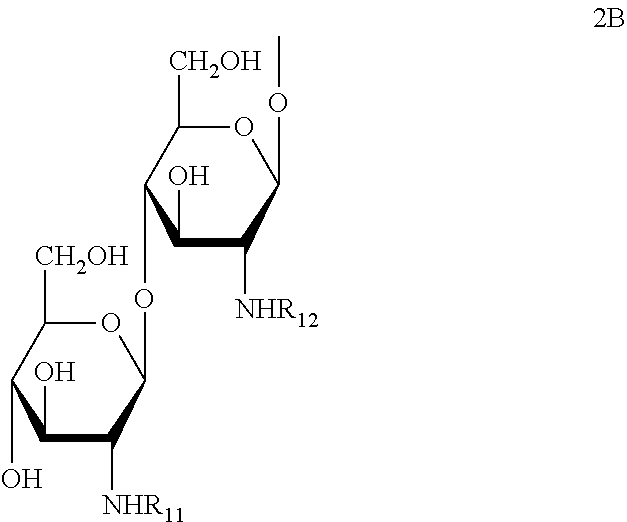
O1C([CH2OH])C(O)C(O)C([NHR11])C1OC1C(O)C([NHR12])C(OC)OC1[CH2OH]
